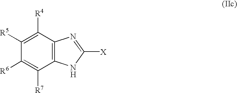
C1([R5])=C([R4])C2=C(C([R7])=C1[R6])NC([X])=N2.[H]
